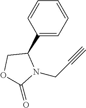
C1(C2COC(=O)N2CC#C)=CC=CC=C1
